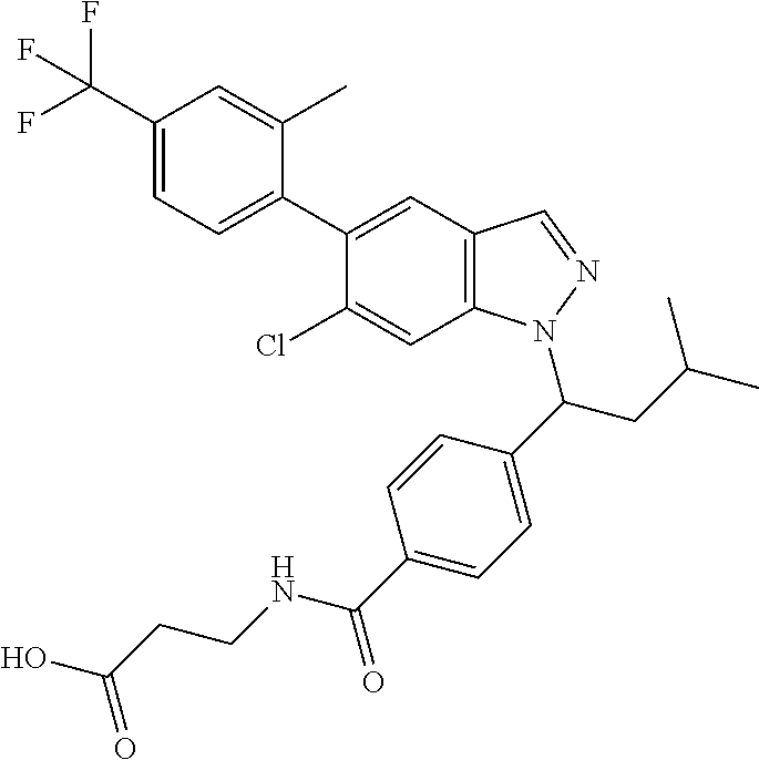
C1(C(F)(F)F)=CC=C(C2=CC3=C(C=C2Cl)N(C(CC(C)C)C2=CC=C(C(=O)NCCC(O)=O)C=C2)N=C3)C(C)=C1
